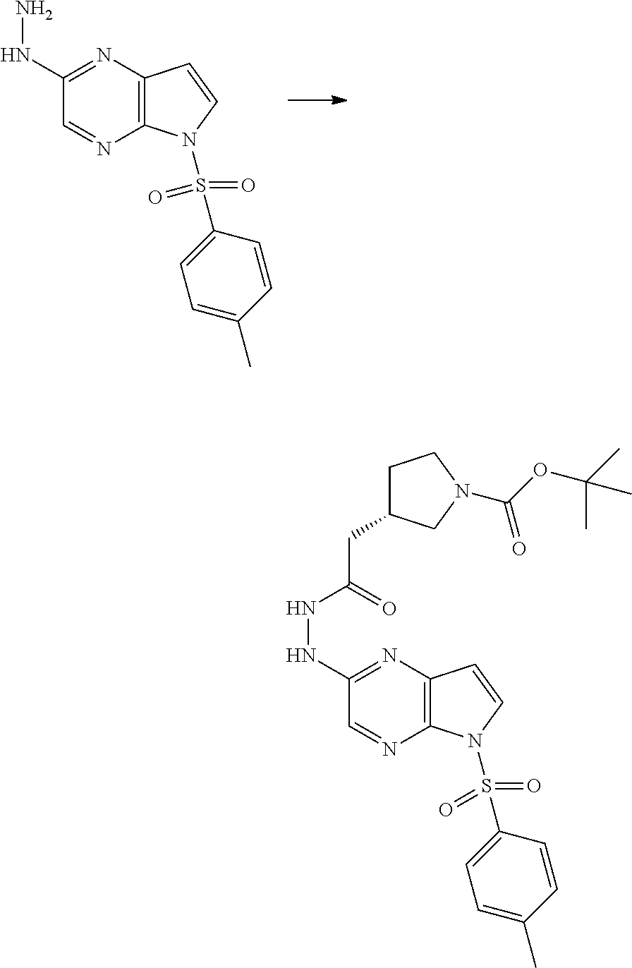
C1(NN)=NC2=C(N=C1)N(S(C1=CC=C(C)C=C1)(=O)=O)C=C2.C1(NNC(CC2CCN(C(OC(C)(C)C)=O)C2)=O)=NC2=C(N=C1)N(S(C1=CC=C(C)C=C1)(=O)=O)C=C2
